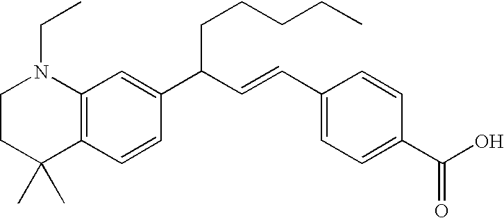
C12=C(C=CC(C(C=CC3=CC=C(C(O)=O)C=C3)CCCCC)=C1)C(C)(C)CCN2CC
